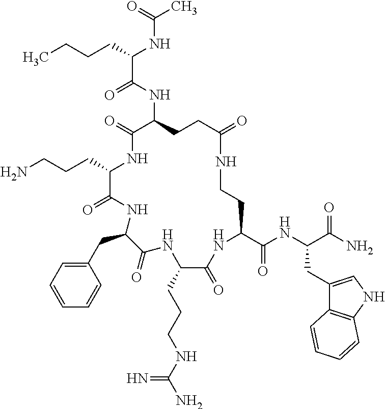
C(C1C(=O)NC(CC2=CC=CC=C2)C(=O)NC(CCCNC(N)=N)C(=O)NC(C(NC(C(N)=O)CC2=CNC3=C2C=CC=C3)=O)CCNC(=O)CCC(NC(C(CCCC)NC(C)=O)=O)C(=O)N1)CCN
